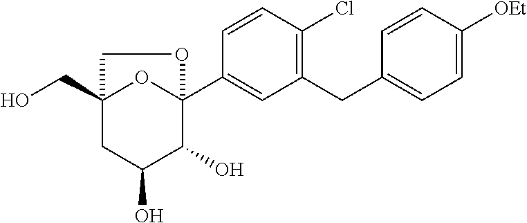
C1(CC2=CC=C([OEt])C=C2)=C(Cl)C=CC(C23OC(CO)(CC(O)C2O)CO3)=C1
